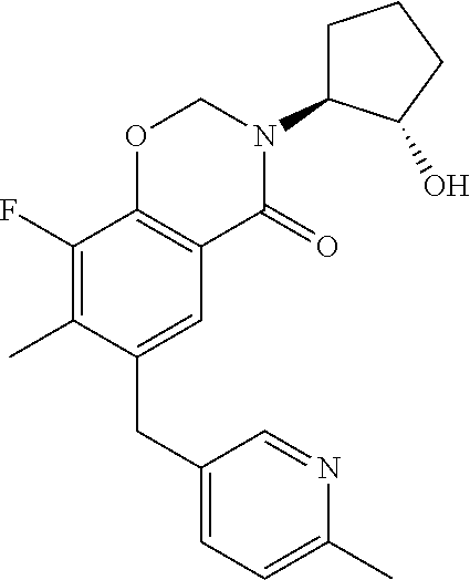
C1(CC2=CC3=C(C(F)=C2C)OCN(C2CCCC2O)C3=O)=CC=C(C)N=C1
